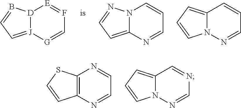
[D]12[J](=CC=B1)[G]=CF=[E]2.N12C(=CC=N1)N=CC=C2.C12=CC=CN1N=CC=C2.C12=C(N=CC=N1)C=CS2.C12=CC=CN1N=CN=C2
